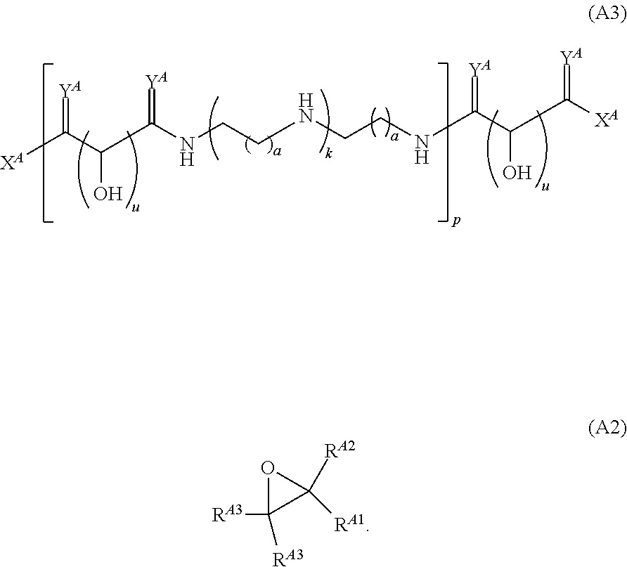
[XA]C(C(C(NCCNCCNC(C(O)C(=[YA])[XA])=[YA])=[YA])O)=[YA].O1C([RA2])([RA1])C1([RA3])[RA3]
